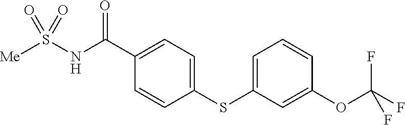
[Me]S(NC(C1=CC=C(SC2=CC=CC(OC(F)(F)F)=C2)C=C1)=O)(=O)=O
